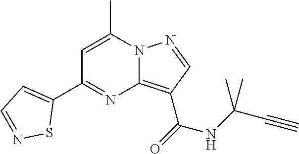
C1=C(C)N2C(=C(C(=O)NC(C#C)(C)C)C=N2)N=C1C1=CC=NS1
